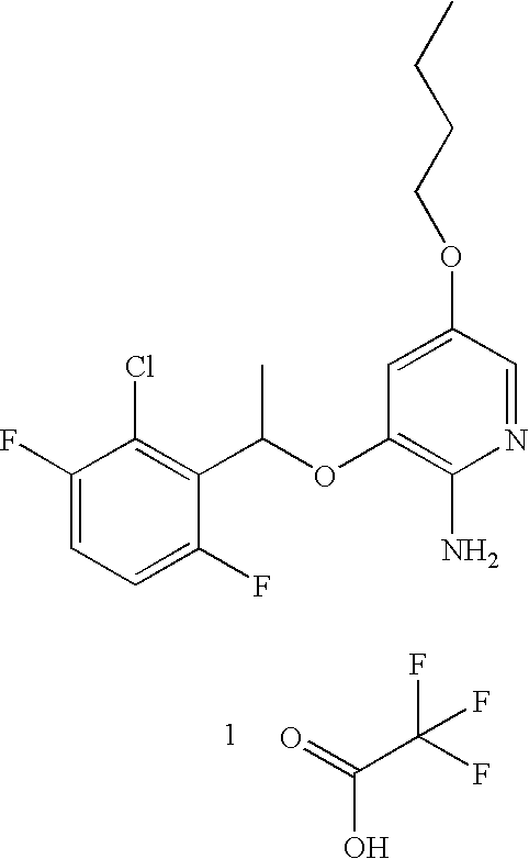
C1(F)=CC=C(F)C(C(OC2=C(N)N=CC(OCCCC)=C2)C)=C1Cl.C(C(F)(F)F)(=O)O
